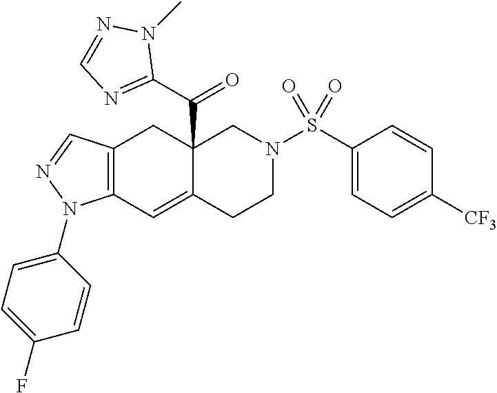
C12=C(C=C3C(C(C4=NC=NN4C)=O)(C1)CN(S(C1=CC=C([CF3])C=C1)(=O)=O)CC3)N(C1=CC=C(F)C=C1)N=C2
